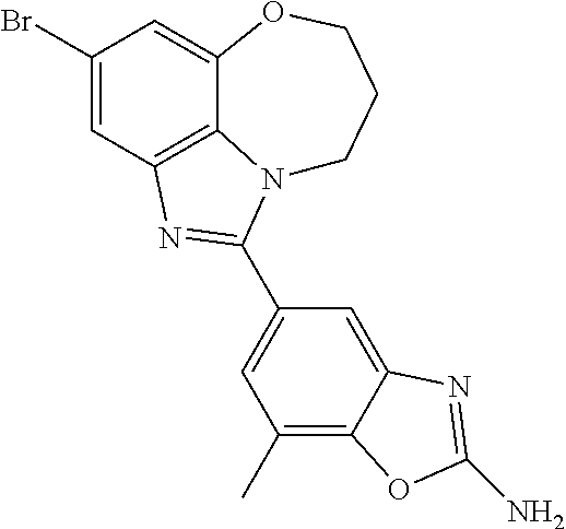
C12=C3C=C(Br)C=C1OCCCN2C(C1=CC(C)=C2C(=C1)N=C(N)O2)=N3
